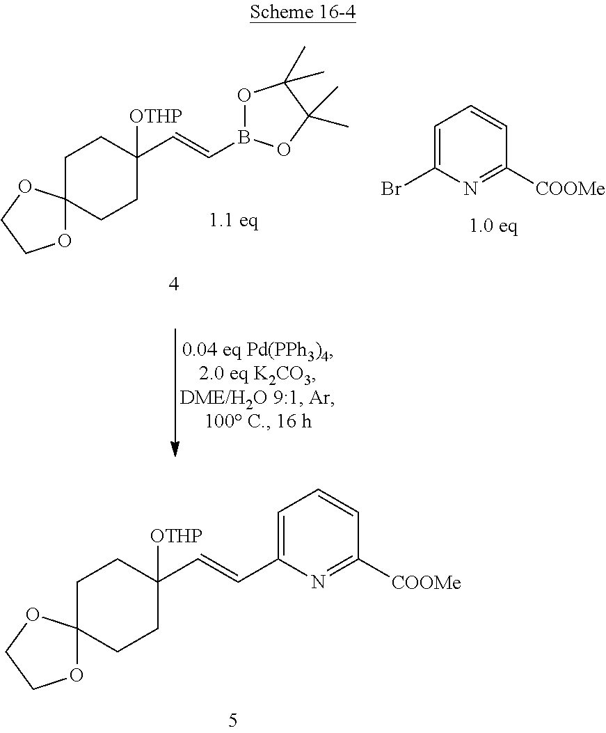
C1C2(CCC(C=CC3=CC=CC([COOMe])=N3)([OTHP])C1)OCCO2.C1=C(Br)N=C([COOMe])C=C1.C1C2(CCC(C=CB3OC(C)(C)C(C)(C)O3)([OTHP])C1)OCCO2
